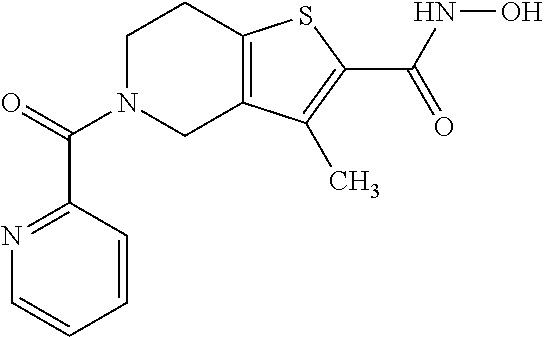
C1(C(N2CC3=C(CC2)SC(C(=O)NO)=C3C)=O)=NC=CC=C1
